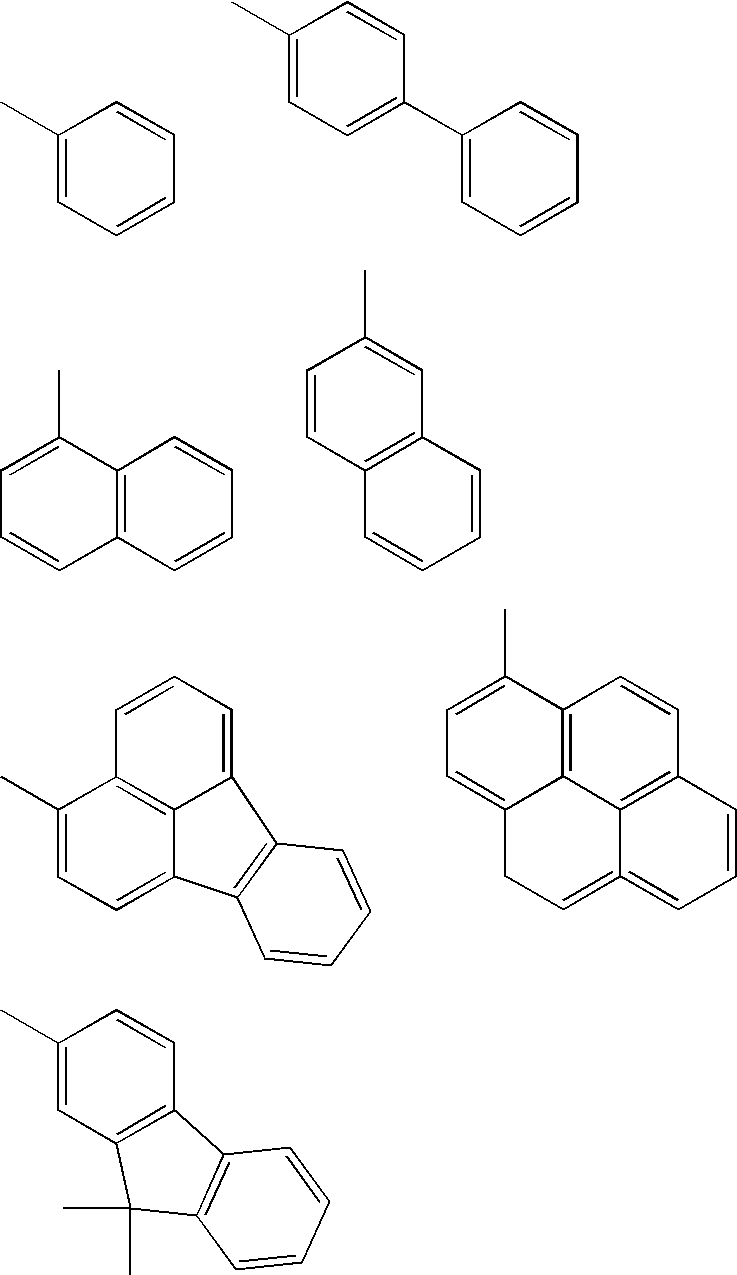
C1(C)=CC=CC=C1.C1(C2=CC=C(C)C=C2)=CC=CC=C1.C1(C)=CC=CC2=C1C=CC=C2.C12=C(C=CC=C1)C=CC(C)=C2.C1(C)=CC=C2C3=C1C=CC=C3C1=C2C=CC=C1.C12=C3C4=C(C=C1)C=CC=C4=CCC3=CC=C2C.C1(C)=CC2=C(C=C1)C1=C(C2(C)C)C=CC=C1
